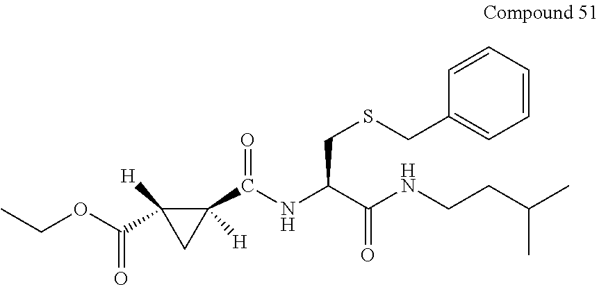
CCOC(C1([H])C(C(=O)NC(C(=O)NCCC(C)C)CSCC2=CC=CC=C2)([H])C1)=O
